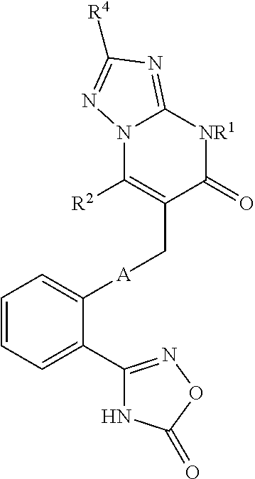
C1=CC=C(C2=NOC(=O)N2)C([A]CC2=C([R2])N3C(=NC([R4])=N3)[NR1]C2=O)=C1
